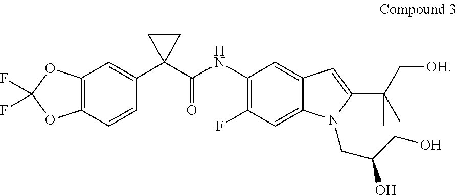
C12=C(C=CC(C3(C(=O)NC4=C(F)C=C5C(=C4)C=C(C(C[OH])(C)C)N5CC(CO)O)CC3)=C1)OC(F)(F)O2
